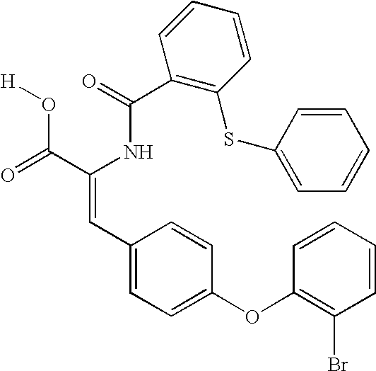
C(=O)(NC(C(=O)O[H])=CC1=CC=C(OC2=C(Br)C=CC=C2)C=C1)C1=C(SC2=CC=CC=C2)C=CC=C1
